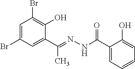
C1=C(Br)C=C(C(=NNC(C2=CC=CC=C2O)=O)C)C(O)=C1Br
